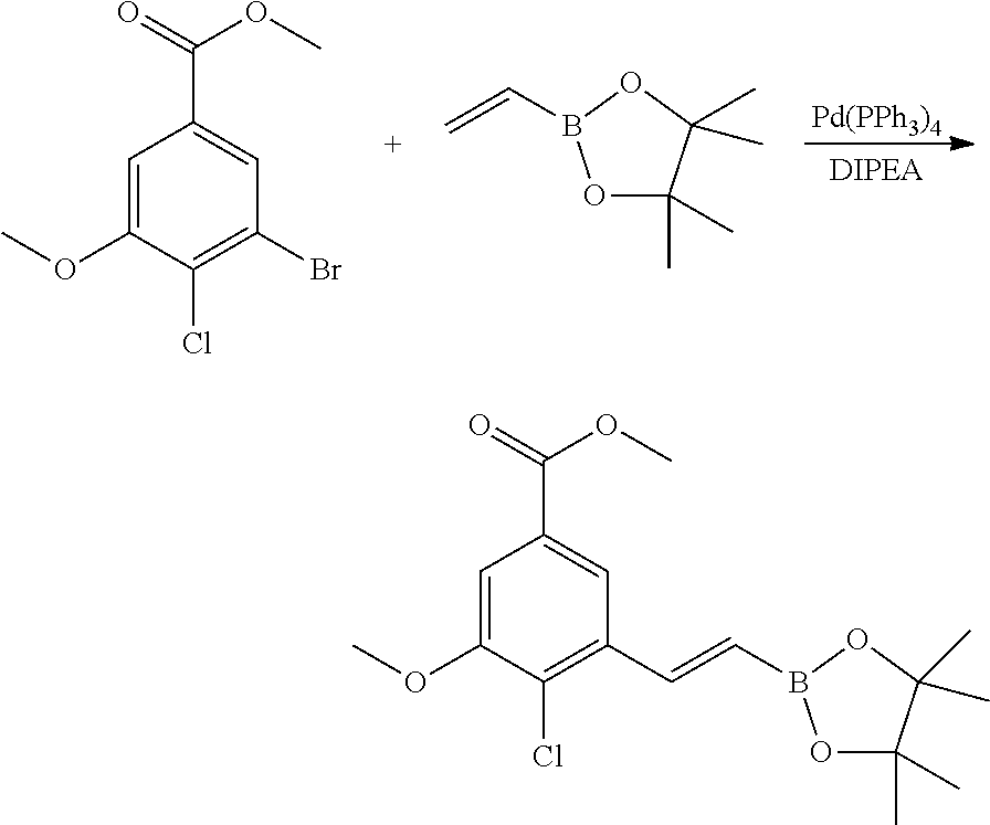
[Pd(PPh3)4].C1=C(OC)C(Cl)=C(Br)C=C1C(=O)OC.O1C(C)(C)C(C)(C)OB1C=C.C1=C(OC)C(Cl)=C(C=CB2OC(C)(C)C(C)(C)O2)C=C1C(=O)OC
